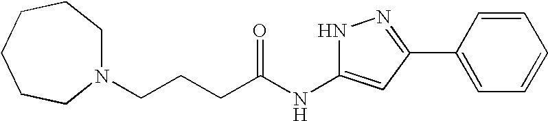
C(NC1=CC(C2=CC=CC=C2)=NN1)(=O)CCCN1CCCCCC1
